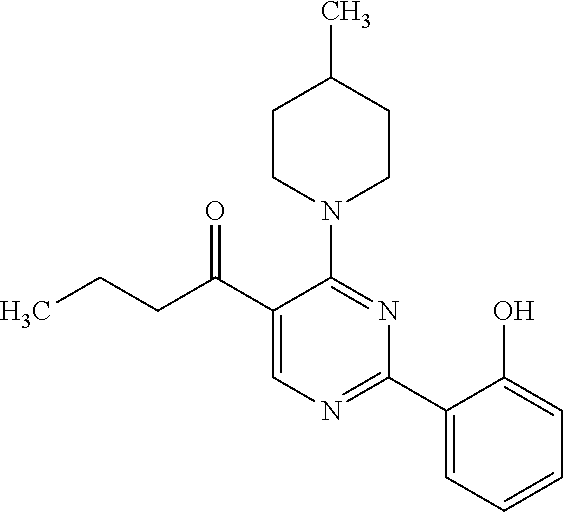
C1(C(CCC)=O)=CN=C(C2=CC=CC=C2O)N=C1N1CCC(C)CC1
